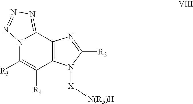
N12C([R3])=C([R4])C3=C(C1=NN=N2)N=C([R2])N3[X][N(R5)H]
